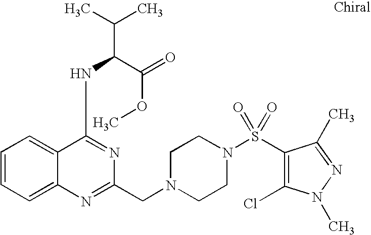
C1=CC=C2C(=C1)C(NC(C(C)C)C(=O)OC)=NC(CN1CCN(S(C3=C(Cl)N(C)N=C3C)(=O)=O)CC1)=N2
